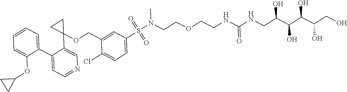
C1(C2=CC=NC=C2C2(OCC3=CC(S(N(CCOCCNC(NCC(C(C(C(CO)O)O)O)O)=O)C)(=O)=O)=CC=C3Cl)CC2)=CC=CC=C1OC1CC1
